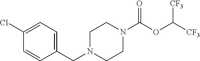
C1(Cl)=CC=C(CN2CCN(C(OC([CF3])[CF3])=O)CC2)C=C1
